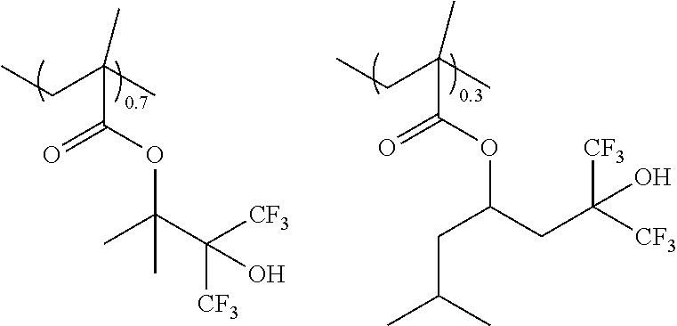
CCC(C)(C)C(OC(C([CF3])([CF3])O)(C)C)=O.CCC(C)(C)C(OC(CC([CF3])([CF3])O)CC(C)C)=O
